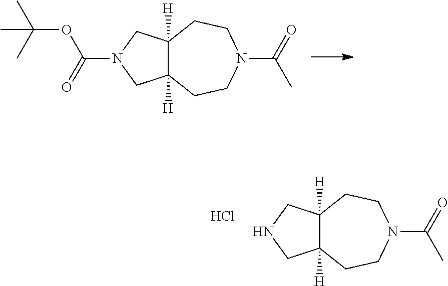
C12([H])C([H])(CCN(C(=O)C)CC1)CN(C(=O)OC(C)(C)C)C2.C12([H])C([H])(CCN(C(=O)C)CC1)CNC2.Cl
